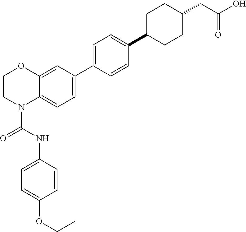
C1=C2C(=CC(C3=CC=C(C4CCC(CC(=O)O)CC4)C=C3)=C1)OCCN2C(NC1=CC=C(OCC)C=C1)=O
